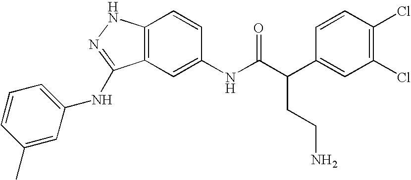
C12=C(C=C(NC(C(C3=CC(Cl)=C(Cl)C=C3)CCN)=O)C=C1)C(NC1=CC=CC(C)=C1)=NN2
